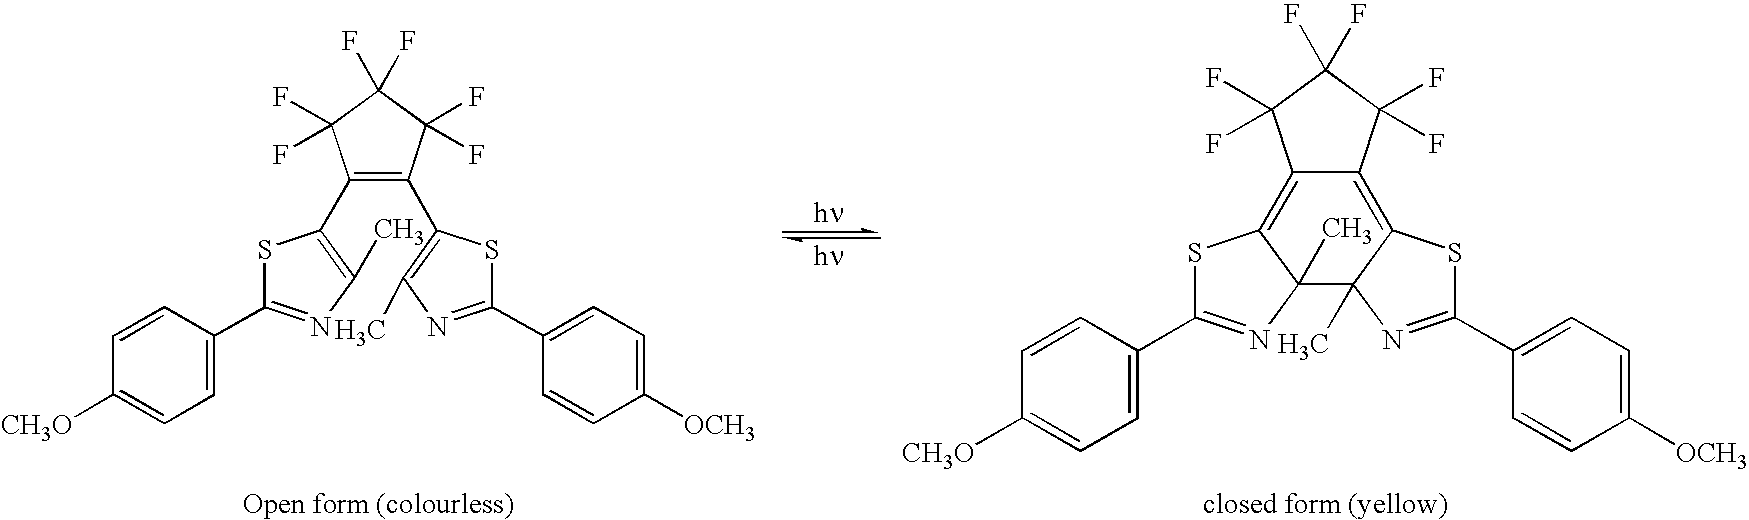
C12=C3SC(C4=CC=C([CH3O])C=C4)=NC3(C)C3(C)C(=C1C(F)(F)C(F)(F)C2(F)F)SC(C1=CC=C([OCH3])C=C1)=N3.C1(C2=C(C)N=C(C3=CC=C([CH3O])C=C3)S2)=C(C2=C(C)N=C(C3=CC=C([OCH3])C=C3)S2)C(F)(F)C(F)(F)C1(F)F
